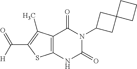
C12=C(NC(=O)N(C3CC4(C3)CCC4)C1=O)SC(C([H])=O)=C2C
